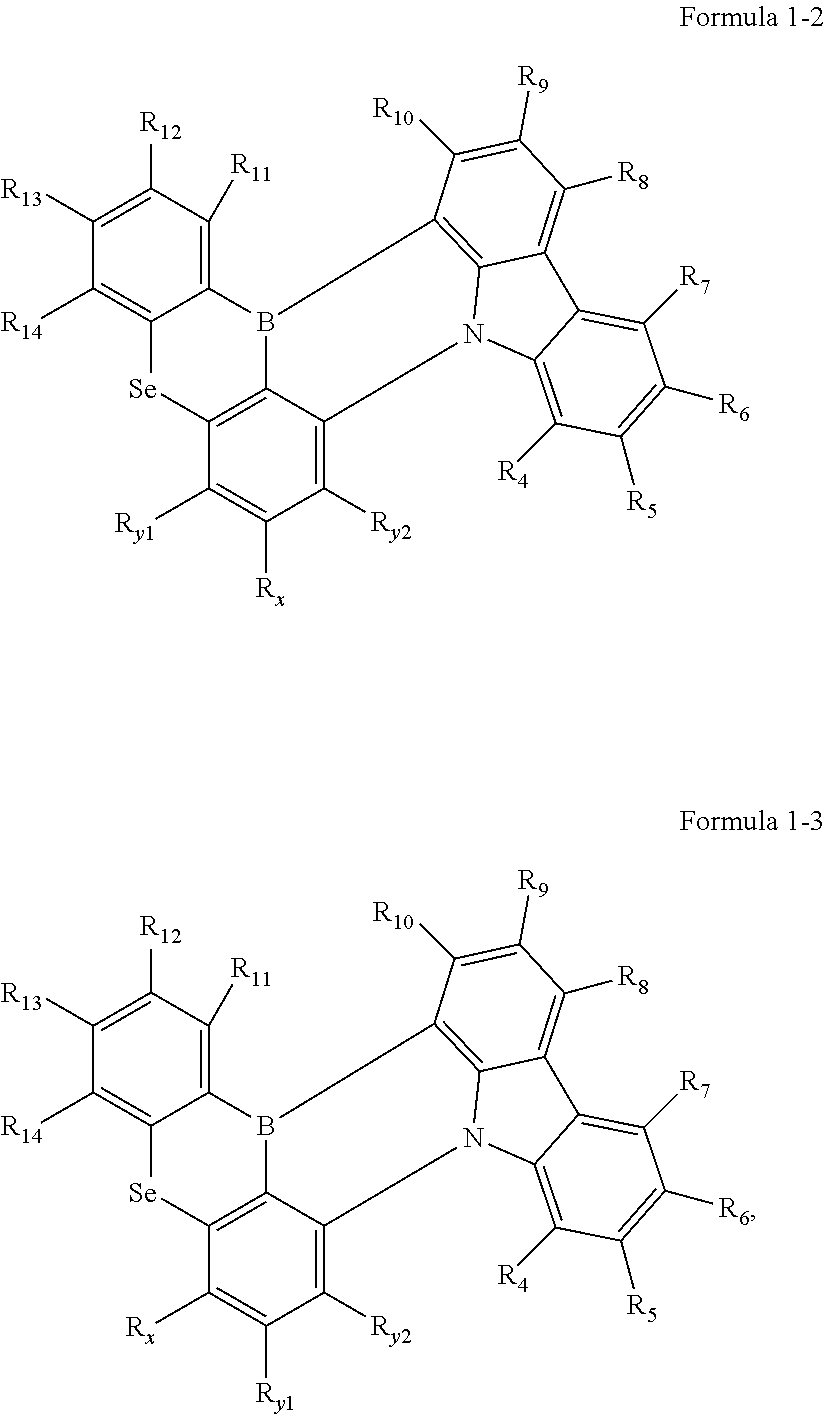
C1([R13])=C([R12])C([R11])=C2C(=C1[R14])[Se]C1=C3B2C2=C4N(C3=C([Ry2])C([Rx])=C1[Ry1])C1=C([R4])C([R5])=C([R6])C([R7])=C1C4=C([R8])C([R9])=C2[R10].C1([R13])=C([R12])C([R11])=C2C(=C1[R14])[Se]C1=C3B2C2=C4N(C3=C([Ry2])C([Ry1])=C1[Rx])C1=C([R4])C([R5])=C([R6])C([R7])=C1C4=C([R8])C([R9])=C2[R10]
